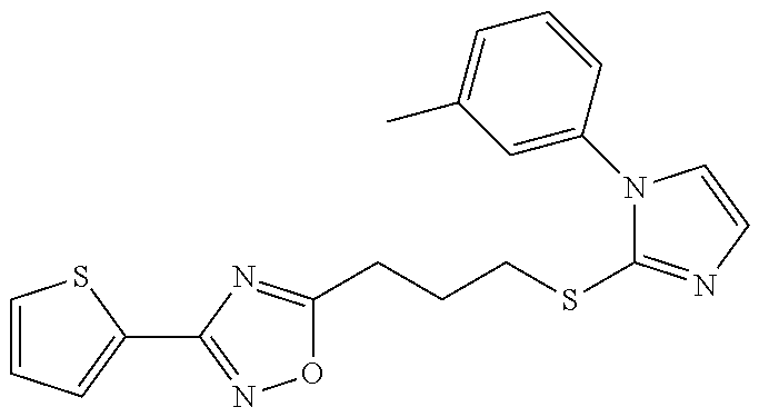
C1=CC=C(C2=NOC(CCCSC3=NC=CN3C3=CC(C)=CC=C3)=N2)S1
